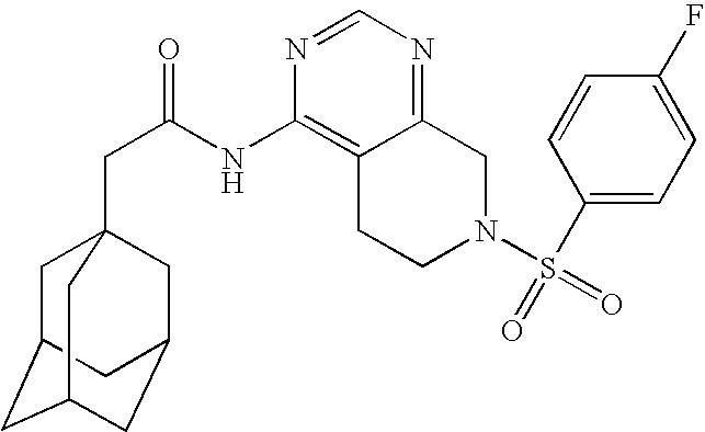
C1C2CC3CC(CC1(CC(=O)NC1=C4C(=NC=N1)CN(S(C1=CC=C(F)C=C1)(=O)=O)CC4)C3)C2
